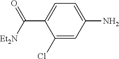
C1(Cl)=CC(N)=CC=C1C([Et2N])=O
